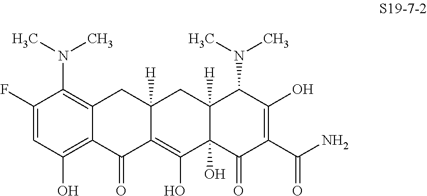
C1(F)=CC(O)=C2C(=C1N(C)C)CC1([H])C(=C(O)C3(O)C([H])(C1)C(N(C)C)C(O)=C(C(N)=O)C3=O)C2=O
